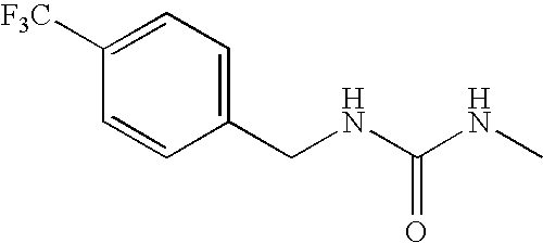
C(NC(NC)=O)C1=CC=C([F3C])C=C1
